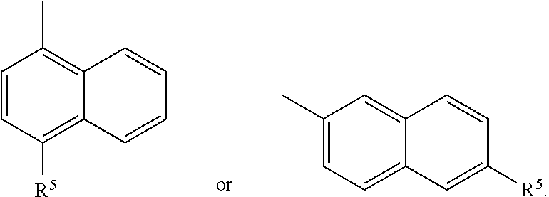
C1=CC([R5])=C2C(=C1C)C=CC=C2.C1(C)=CC=C2C(=C1)C=CC([R5])=C2
